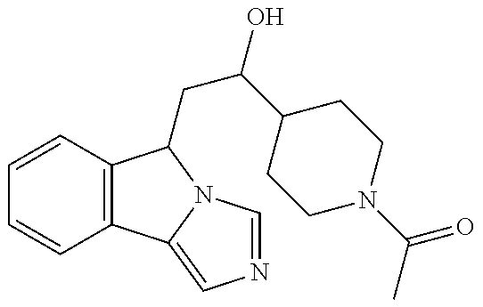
C1=CC2=C(C=C1)C1=CN=CN1C2CC(C1CCN(C(=O)C)CC1)O
